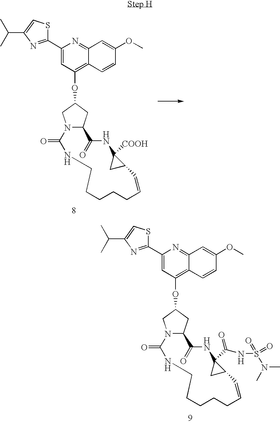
C1(C2=CC(OC3CC4N(C3)C(=O)NCCCCCC=CC3C([COOH])(NC4=O)C3)=C3C(=N2)C=C(OC)C=C3)=NC(C(C)C)=CS1.C1(C2=CC(OC3CC4N(C3)C(=O)NCCCCCC=CC3C(C(=O)NS(=O)(=O)N(C)C)(NC4=O)C3)=C3C(=N2)C=C(OC)C=C3)=NC(C(C)C)=CS1
